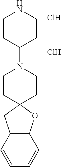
Cl.C1CC(N2CCC3(CC2)CC2=C(O3)C=CC=C2)CCN1.Cl
